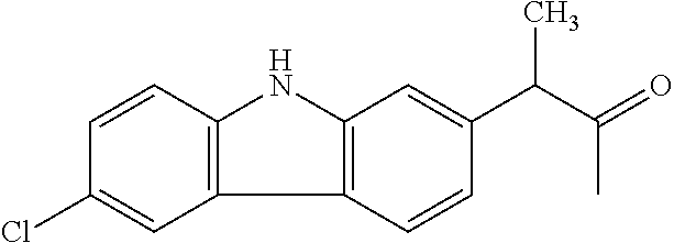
C12=C(C=CC(Cl)=C1)NC1=C2C=CC(C(C(C)=O)C)=C1
